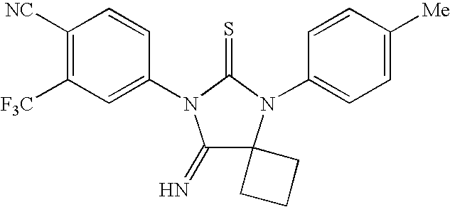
C1([NC])=C([F3C])C=C(N2C(=N)C3(N(C4=CC=C([Me])C=C4)C2=S)CCC3)C=C1
